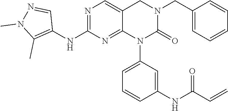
C1(CN2CC3=CN=C(NC4=C(C)N(C)N=C4)N=C3N(C3=CC=CC(NC(C=C)=O)=C3)C2=O)=CC=CC=C1
